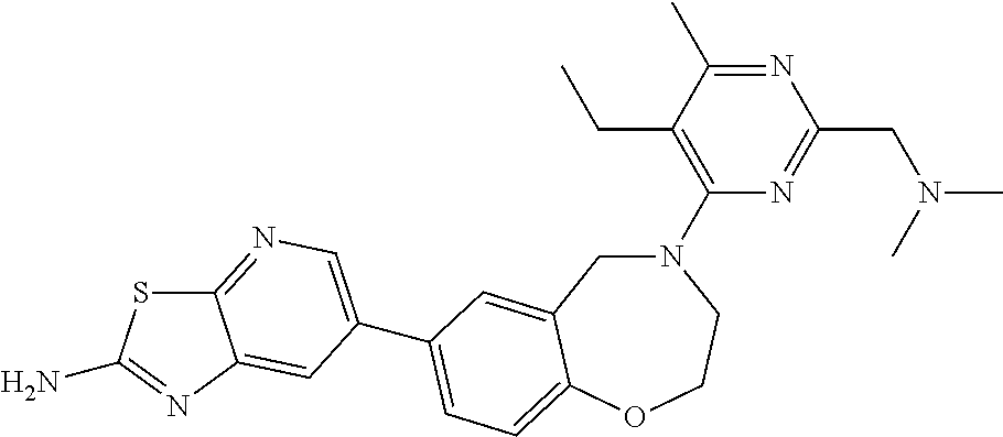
C1(N2CC3=CC(C4=CN=C5SC(N)=NC5=C4)=CC=C3OCC2)=C(CC)C(C)=NC(CN(C)C)=N1
